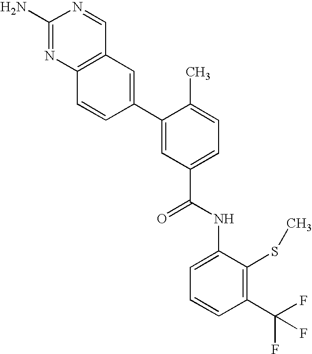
C12=C(N=C(N)N=C1)C=CC(C1=CC(C(=O)NC3=CC=CC(C(F)(F)F)=C3SC)=CC=C1C)=C2
